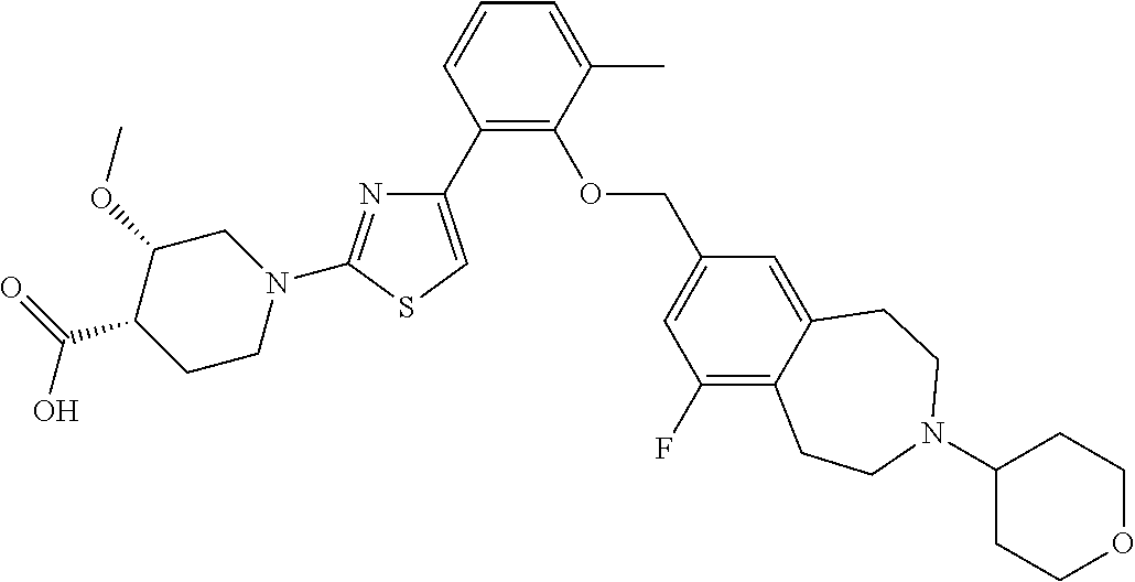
C1(C2=CSC(N3CC(OC)C(C(=O)O)CC3)=N2)=C(OCC2=CC(F)=C3C(=C2)CCN(C2CCOCC2)CC3)C(C)=CC=C1
